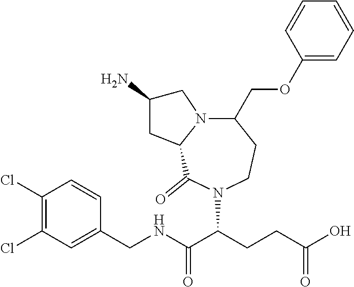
C1(Cl)=C(Cl)C=C(CNC(C(CCC(O)=O)N2C(=O)C3N(CC(N)C3)C(COC3=CC=CC=C3)CC2)=O)C=C1
